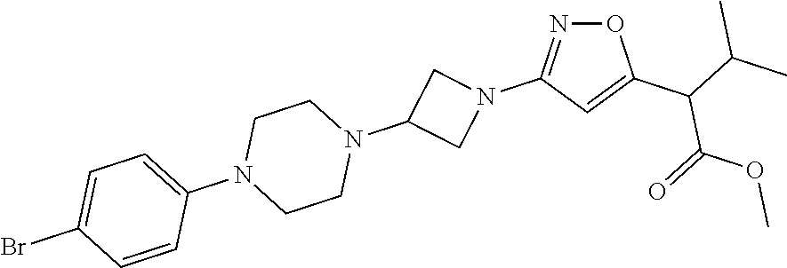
O1N=C(N2CC(N3CCN(C4=CC=C(Br)C=C4)CC3)C2)C=C1C(C(C)C)C(=O)OC
